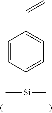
C1=CC([Si](C)(C)C)=CC=C1C=C
